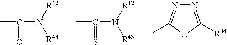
N1=C([R44])OC(C)=N1.CC(=O)N([R42])[R43].CC(=S)N([R42])[R43]
